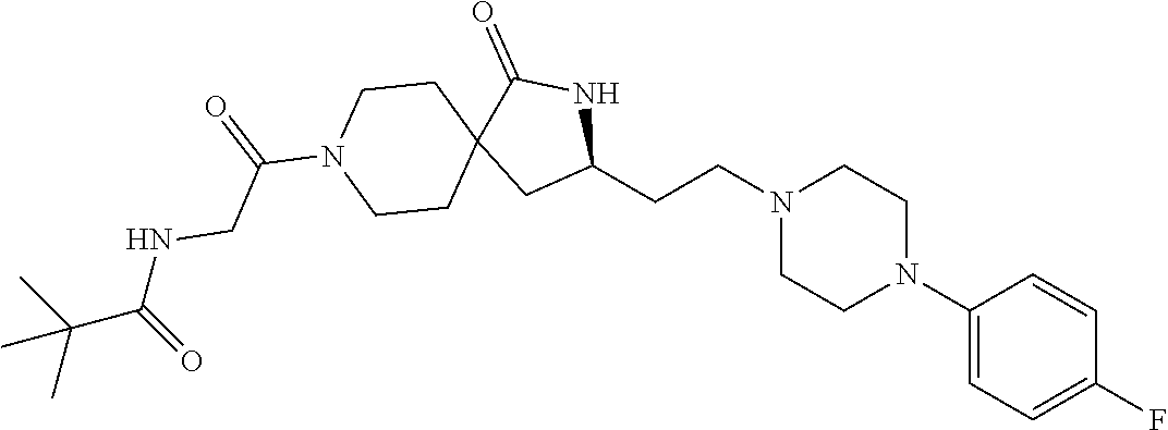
C1(N2CCN(CCC3NC(=O)C4(C3)CCN(C(=O)CNC(C(C)(C)C)=O)CC4)CC2)=CC=C(F)C=C1
